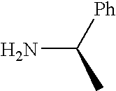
NC([Ph])C
